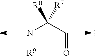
C(N[R9])(C=O)([R8])[R7]
